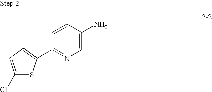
C1(C2=CC=C(Cl)S2)=NC=C(N)C=C1
